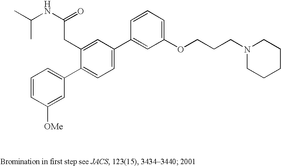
CC(NC(=O)CC1=CC(C2=CC(OCCCN3CCCCC3)=CC=C2)=CC=C1C1=CC=CC([OMe])=C1)C
